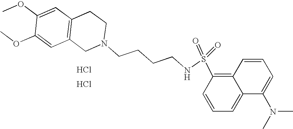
C1=C(OC)C(OC)=CC2=C1CCN(CCCCNS(=O)(=O)C1=C3C(=CC=C1)C(N(C)C)=CC=C3)C2.Cl.Cl
